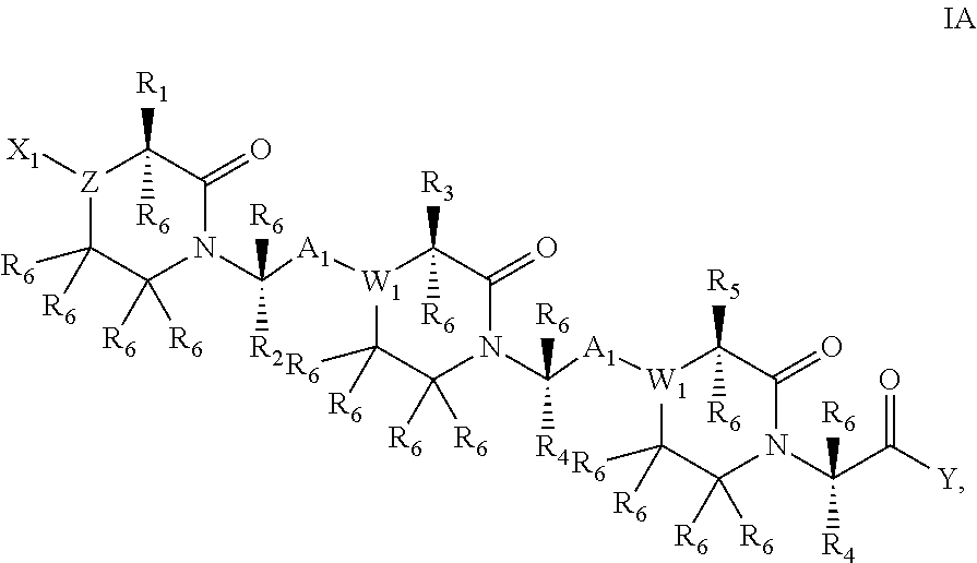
[Z]1([X1])C([R6])([R6])C([R6])([R6])N(C([R2])([R6])[A1][W1]2C([R6])([R6])C([R6])([R6])N(C([R4])([R6])[A1][W1]3C([R6])([R6])C([R6])([R6])N(C(C([Y])=O)([R4])[R6])C(=O)C3([R5])[R6])C(=O)C2([R3])[R6])C(=O)C1([R1])[R6]
